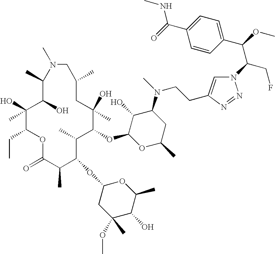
C1(O)(C)C(CC)OC(=O)C(C)C(OC2CC(OC)(C)C(O)C(C)O2)C(C)C(OC2OC(C)CC(N(C)CCC3=CN(C(CF)C(C4=CC=C(C(NC)=O)C=C4)OC)N=N3)C2O)C(O)(C)CC(C)CN(C)C(C)C1O
